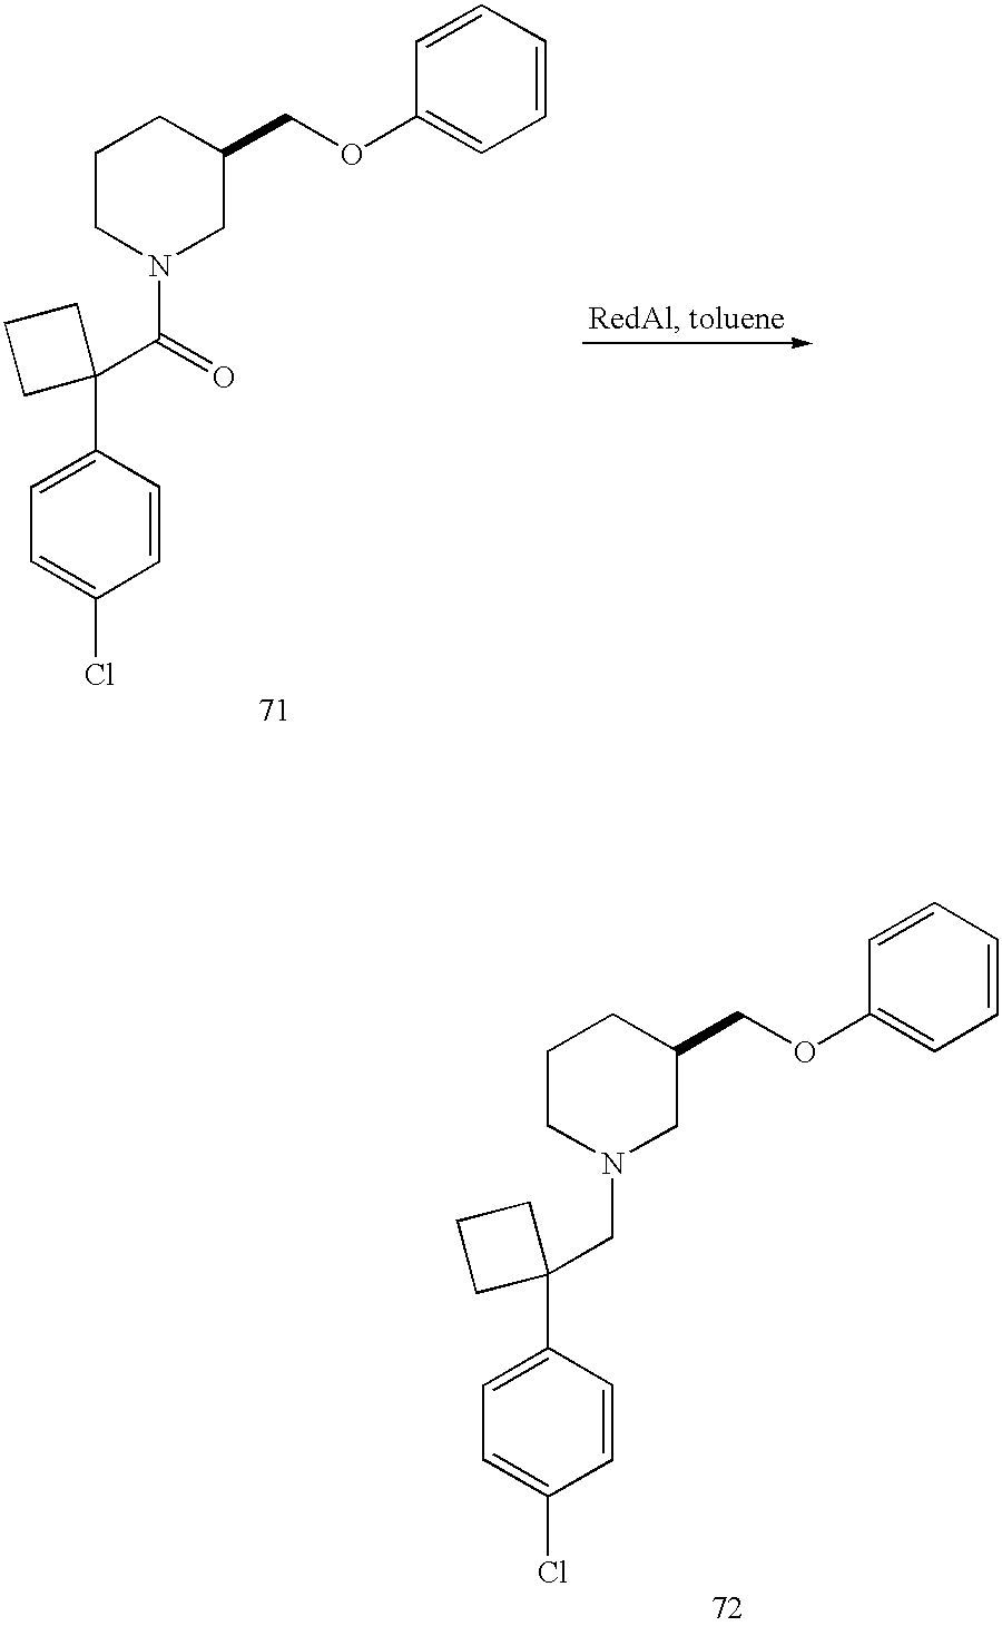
C1CN(C(C2(C3=CC=C(Cl)C=C3)CCC2)=O)CC(COC2=CC=CC=C2)C1.C1CN(CC2(C3=CC=C(Cl)C=C3)CCC2)CC(COC2=CC=CC=C2)C1
